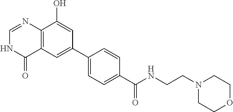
C12=C(C=C(C3=CC=C(C(NCCN4CCOCC4)=O)C=C3)C=C1O)C(=O)NC=N2
